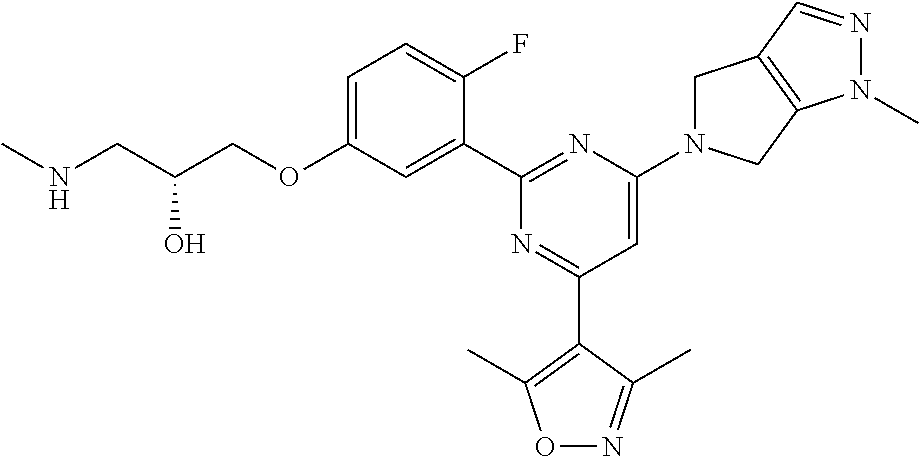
C1=C(OCC(CNC)O)C=C(C2=NC(N3CC4=C(C3)N(C)N=C4)=CC(C3=C(C)ON=C3C)=N2)C(F)=C1
